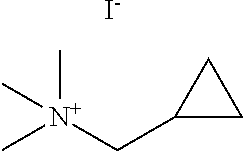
[N+](CC1CC1)(C)(C)C.[I-]
